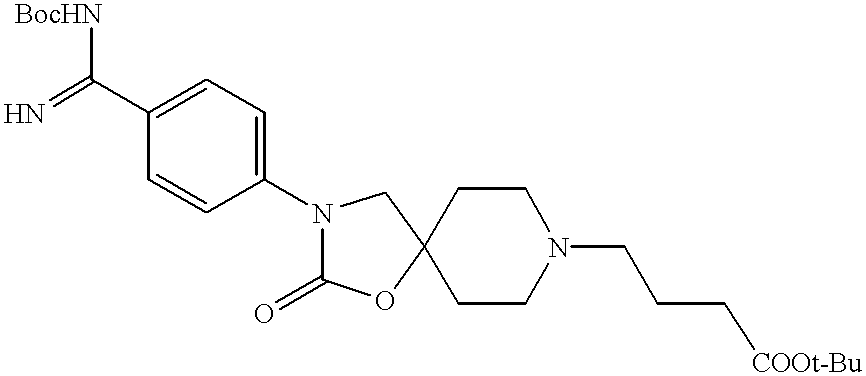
C1(N2C(=O)OC3(C2)CCN(CCC[COOt-Bu])CC3)=CC=C(C(=N)[BocHN])C=C1
